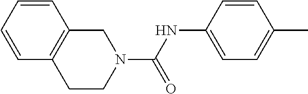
C1=C(NC(=O)N2CCC3=C(C=CC=C3)C2)C=CC(C)=C1
